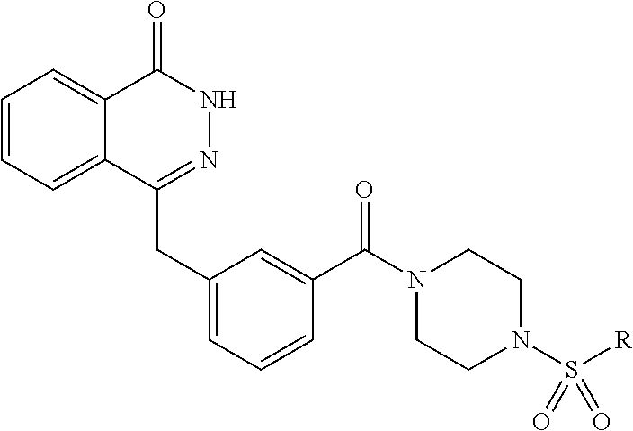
C1=CC=C2C(=C1)C(=O)NN=C2CC1=CC=CC(C(N2CCN(S([R])(=O)=O)CC2)=O)=C1
